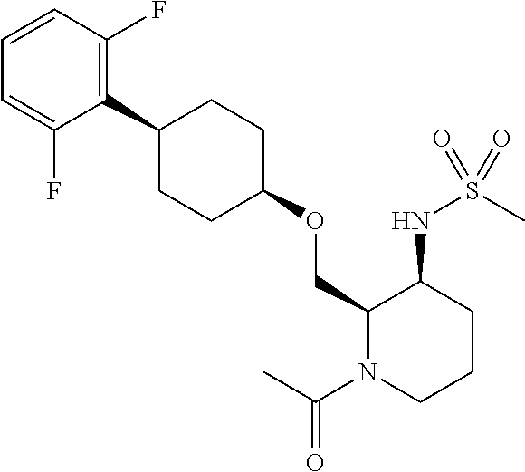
C1(C2CCC(OCC3N(C(C)=O)CCCC3NS(C)(=O)=O)CC2)=C(F)C=CC=C1F
